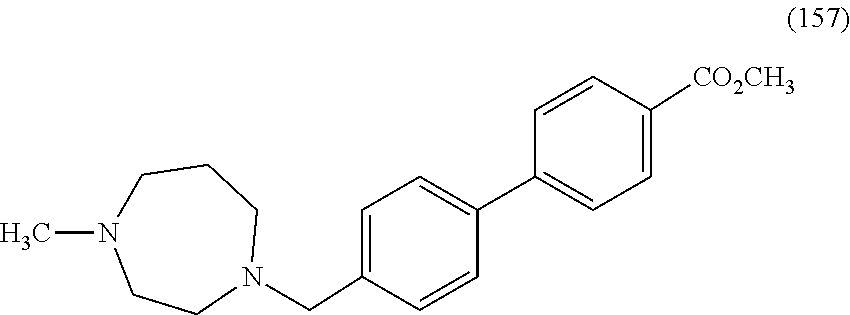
C1=C(CN2CCCN(C)CC2)C=CC(C2=CC=C([CO2CH3])C=C2)=C1
